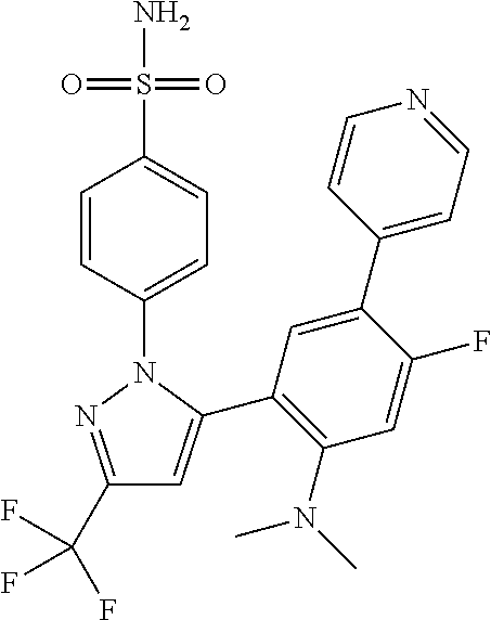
C1(C(F)(F)F)=NN(C2=CC=C(S(N)(=O)=O)C=C2)C(C2=C(N(C)C)C=C(F)C(C3=CC=NC=C3)=C2)=C1
